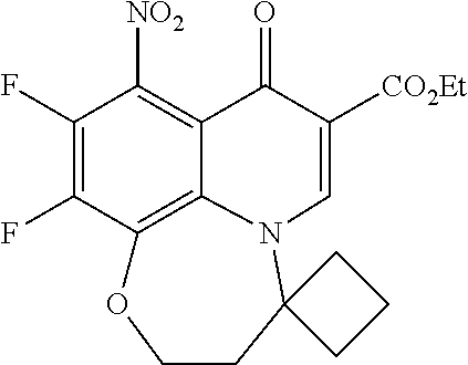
C1(F)=C(F)C2=C3C(=C1[NO2])C(=O)C([CO2Et])=CN3C1(CCO2)CCC1
